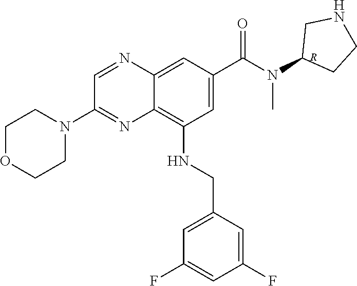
C1OCCN(C2=NC3=C(NCC4=CC(F)=CC(F)=C4)C=C(C(N(C)C4CCNC4)=O)C=C3N=C2)C1.[R]
